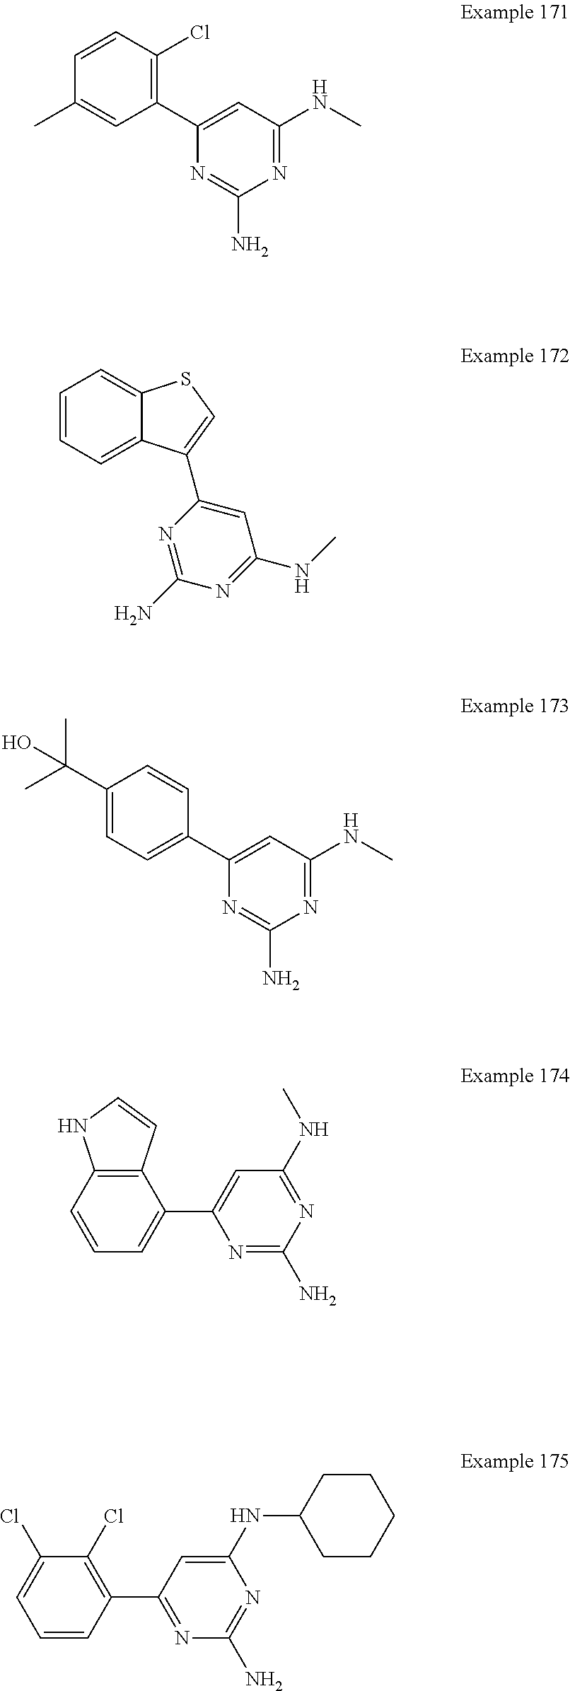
C1=CC=C2C(=C1)SC=C2C1=CC(NC)=NC(N)=N1.C1=CC(Cl)=C(C2=CC(NC)=NC(N)=N2)C=C1C.C1(C(C)(C)O)=CC=C(C2=CC(NC)=NC(N)=N2)C=C1.C1=CC2=C(C(C3=CC(NC)=NC(N)=N3)=C1)C=CN2.C1=CC(C2=NC(N)=NC(NC3CCCCC3)=C2)=C(Cl)C(Cl)=C1
